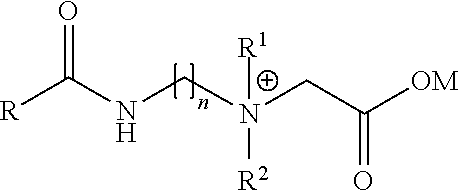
[R]C(NCN(CC([OM])=O)([R1])[R2])=O
